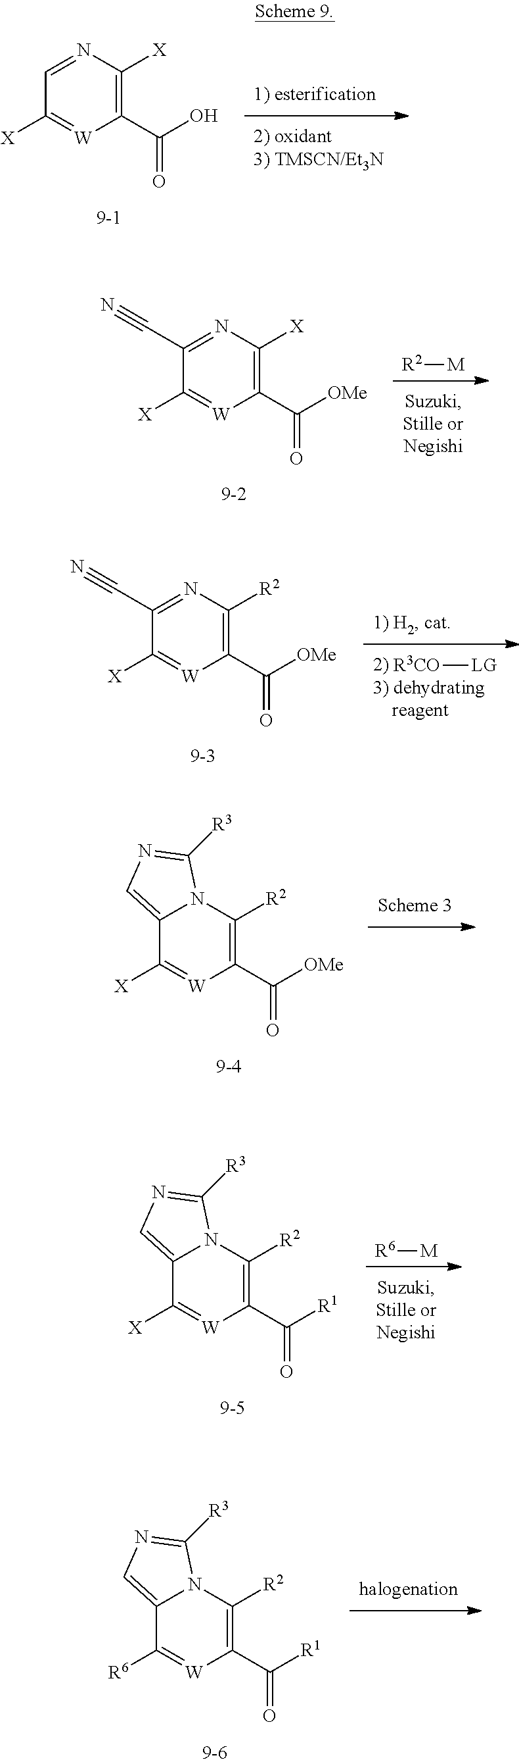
C1([X])=[W]C(C(O)=O)=C([X])N=C1.C1([X])=[W]C(C([OMe])=O)=C([X])N=C1C#N.[R2][M].[R3CO][LG].C1([X])=[W]C(C([OMe])=O)=C([R2])N=C1C#N.C1([X])=[W]C(C([OMe])=O)=C([R2])N2C1=CN=C2[R3].C1([R6])=[W]C(C([R1])=O)=C([R2])N2C1=CN=C2[R3].[R6][M].C1([X])=[W]C(C([R1])=O)=C([R2])N2C1=CN=C2[R3]
